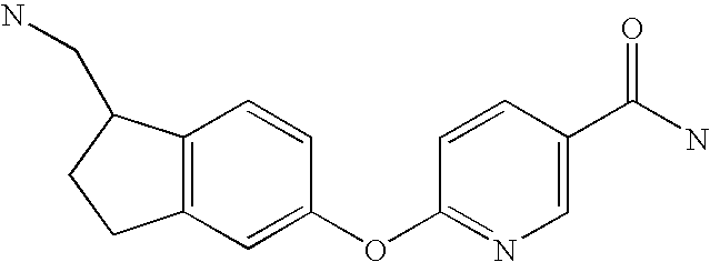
C12=C(C=C(OC3=NC=C(C(N)=O)C=C3)C=C1)CCC2CN
